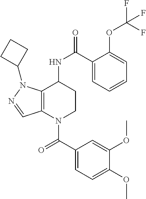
C1(C(=O)N2CCC(NC(=O)C3=CC=CC=C3OC(F)(F)F)C3=C2C=NN3C2CCC2)=CC=C(OC)C(OC)=C1
